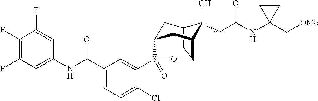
C1(F)=C(F)C=C(NC(C2=CC=C(Cl)C(S(=O)(=O)C3CC4C(O)(CC(NC5(C[OMe])CC5)=O)C(CC4)C3)=C2)=O)C=C1F
